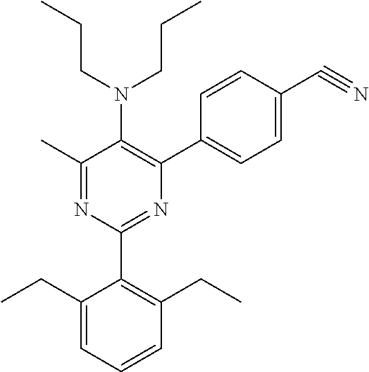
C1(C)=NC(C2=C(CC)C=CC=C2CC)=NC(C2=CC=C(C#N)C=C2)=C1N(CCC)CCC
